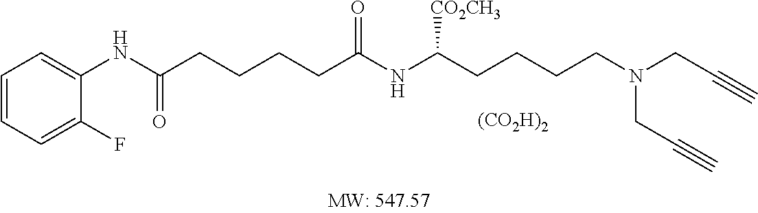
[(CO2H)2].C1=CC=C(F)C(NC(=O)CCCCC(NC(CCCCN(CC#C)CC#C)[CO2CH3])=O)=C1
